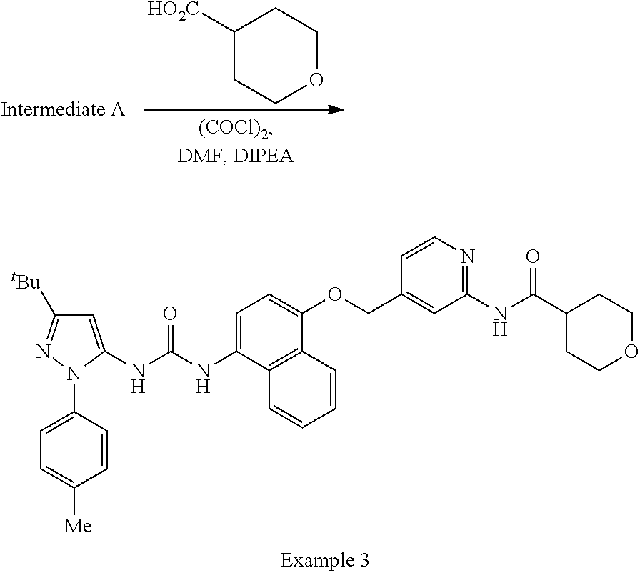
[HO2C]C1CCOCC1.C1=C(NC(NC2=CC=C(OCC3=CC(NC(C4CCOCC4)=O)=NC=C3)C3=C2C=CC=C3)=O)N(C2=CC=C([Me])C=C2)N=C1[tBu]
